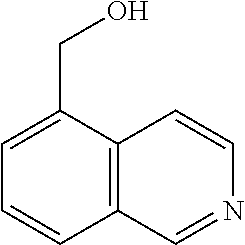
C12=C(C(CO)=CC=C1)C=CN=C2
